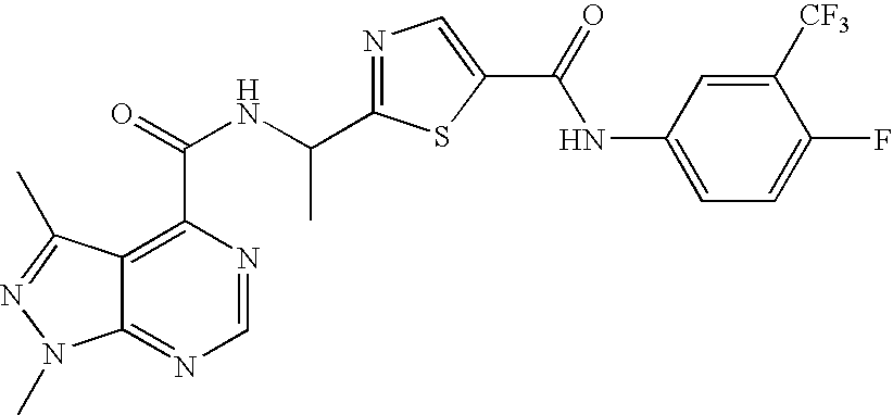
C12=NC=NC(C(=O)NC(C3=NC=C(C(=O)NC4=CC=C(F)C([CF3])=C4)S3)C)=C1C(C)=NN2C
